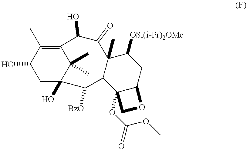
C1C2(O)C(C)(C)C(=C(C)C1O)C(O)C(=O)C1(C)C(C2[BzO])C2(OC(OC)=O)C(CC1[OSi(i-Pr)2OMe])OC2
